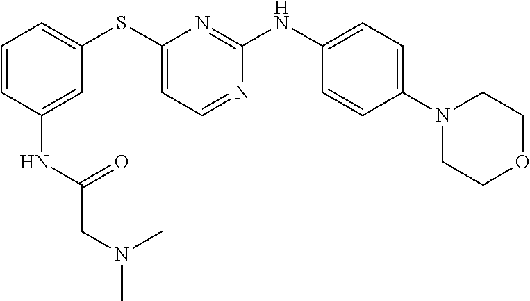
C1=CC=C(SC2=CC=NC(NC3=CC=C(N4CCOCC4)C=C3)=N2)C=C1NC(=O)CN(C)C
